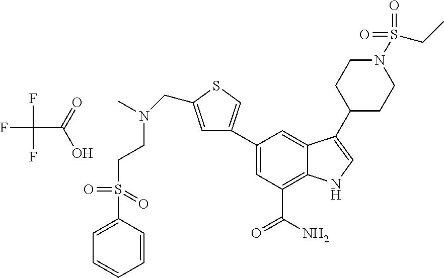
FC(C(=O)O)(F)F.C1=C(CN(C)CCS(=O)(=O)C2=CC=CC=C2)SC=C1C1=CC(C(N)=O)=C2C(=C1)C(C1CCN(S(=O)(=O)CC)CC1)=CN2
